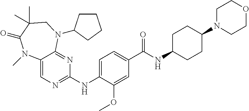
C1=C(NC2=NC=C3C(=N2)N(C2CCCC2)CC(C)(C)C(=O)N3C)C(OC)=CC(C(NC2CCC(N3CCOCC3)CC2)=O)=C1
